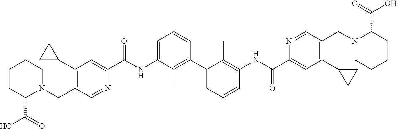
C1(C2CC2)=C(CN2CCCCC2C(=O)O)C=NC(C(NC2=CC=CC(C3=CC=CC(NC(C4=CC(C5CC5)=C(CN5CCCCC5C(=O)O)C=N4)=O)=C3C)=C2C)=O)=C1
